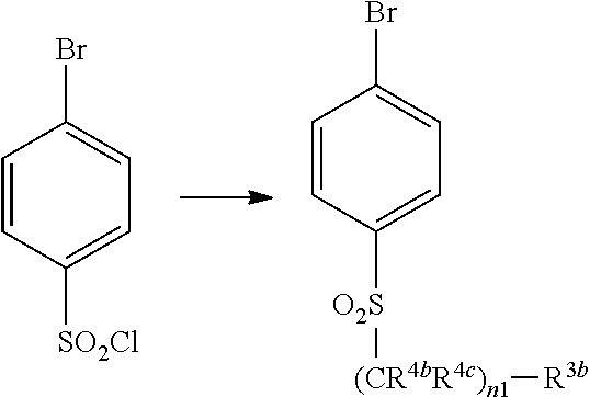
C1=CC([SO2Cl])=CC=C1Br.C1=CC([O2S][(CR4bR4c)n1][R3b])=CC=C1Br
